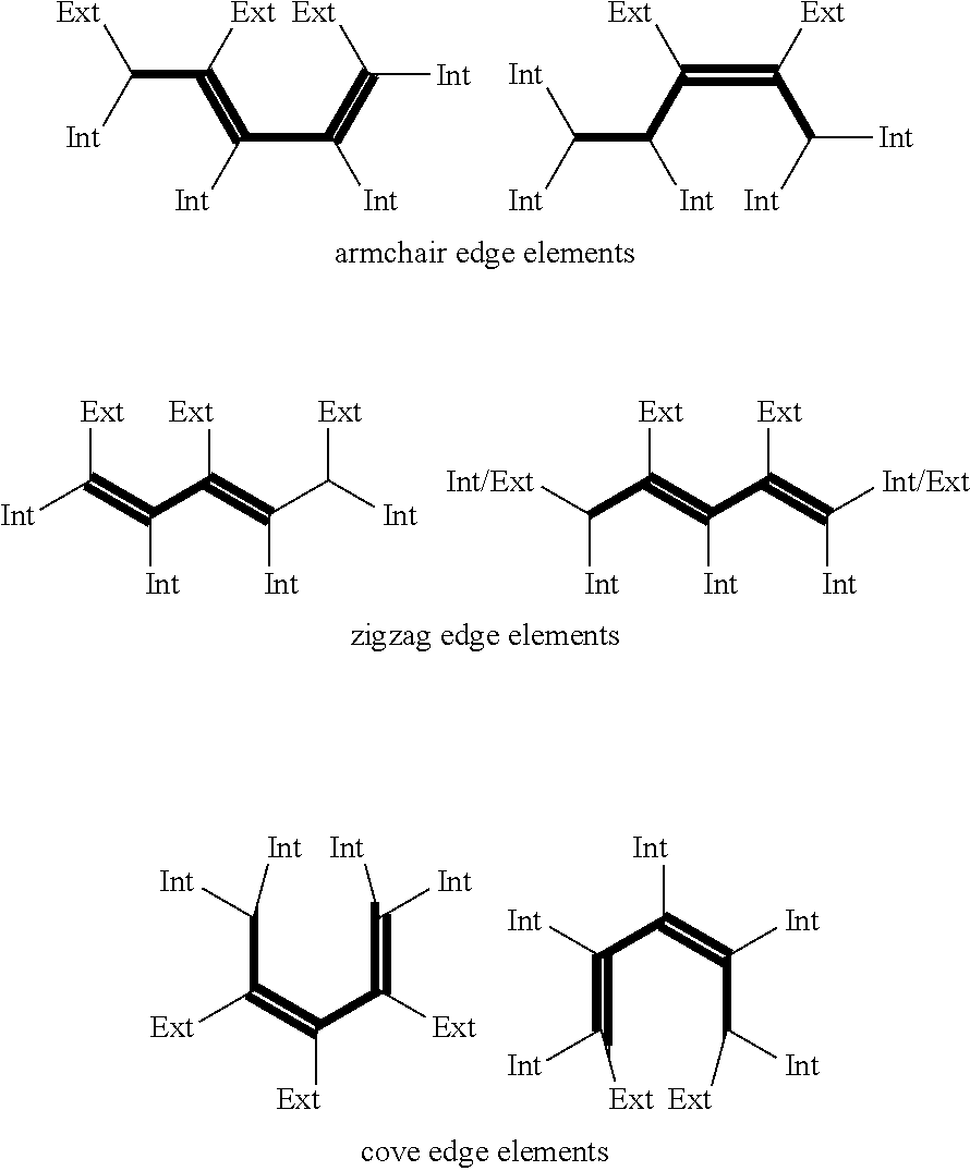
[Ext]C([Int])C([Ext])=C([Int])C(=C([Ext])[Int])[Int].[Int]C([Int])C([Int])C([Ext])=C(C([Int])[Int])[Ext].[Int]C(=C(C(=C(C([Int])[Ext])[Int])[Ext])[Int])[Ext].C(C(=C(C(=C([Int/Ext])[Int])[Ext])[Int])[Ext])([Int/Ext])[Int].C(C(=C([Ext])C([Ext])=C([Int])[Int])[Ext])([Int])[Int].C(=C(C([Int])=C([Int])C([Ext])[Int])[Int])([Int])[Ext]
